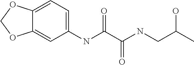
C1(NC(C(NCC(C)O)=O)=O)=CC=C2C(=C1)OCO2
